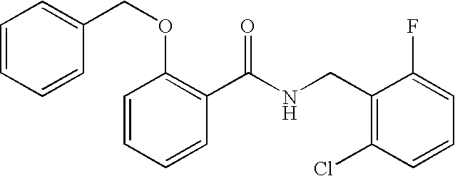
C1=CC=CC(C(NCC2=C(Cl)C=CC=C2F)=O)=C1OCC1=CC=CC=C1
